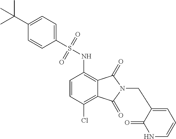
C1=CC(Cl)=C2C(=C1NS(=O)(=O)C1=CC=C(C(C)(C)C)C=C1)C(=O)N(CC1=CC=CNC1=O)C2=O
